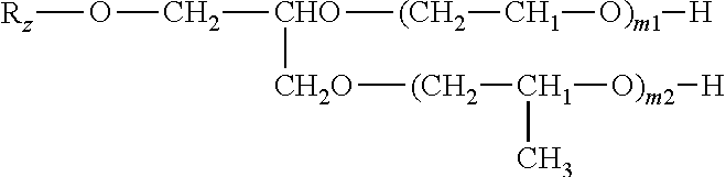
[CHO]([CH2O][(CH2][CH1]([O)m2][H])C)(CO[Rz])[(CH2][CH1][O)m1][H]
